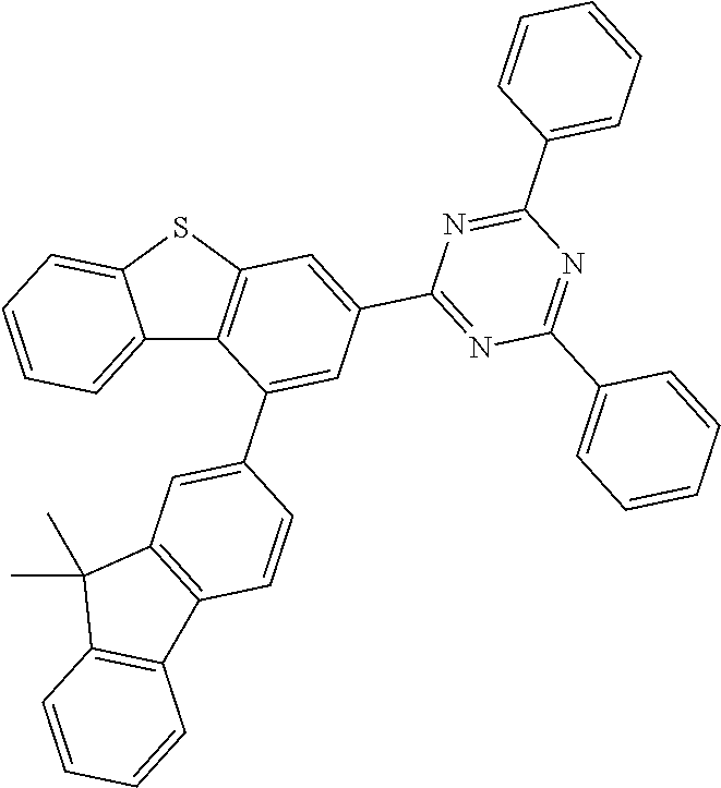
C12=CC=CC=C1SC1=C2C(C2=CC3=C(C=C2)C2=C(C3(C)C)C=CC=C2)=CC(C2=NC(C3=CC=CC=C3)=NC(C3=CC=CC=C3)=N2)=C1
